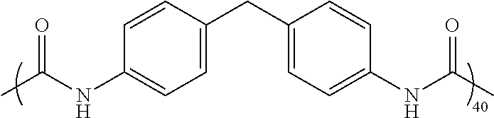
C1=C(CC2=CC=C(NC(C)=O)C=C2)C=CC(NC(C)=O)=C1
